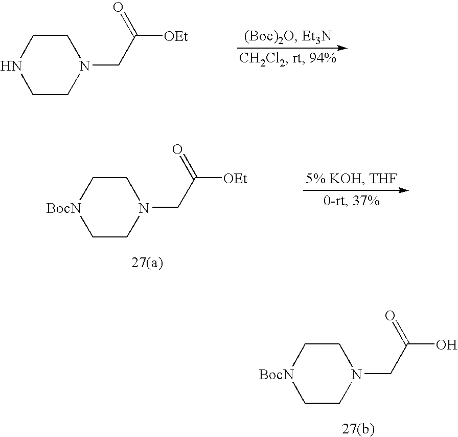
C1CN(CC([OEt])=O)CCN1.C1CN(CC([OEt])=O)CC[BocN]1.C1CN(CC(O)=O)CC[BocN]1
